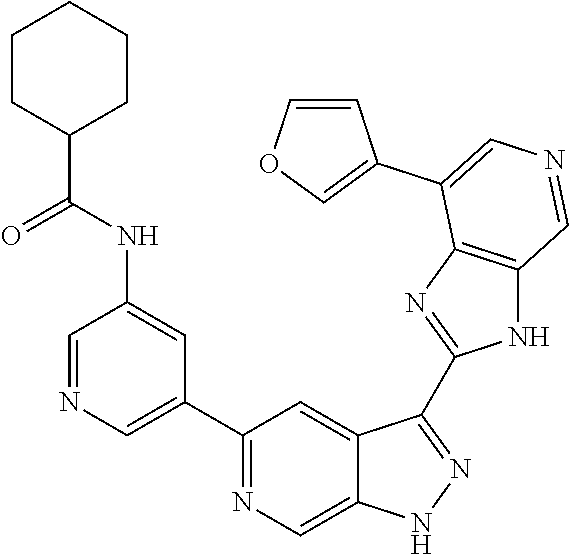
C1(C2=CN=CC(NC(C3CCCCC3)=O)=C2)=NC=C2C(=C1)C(C1=NC3=C(N1)C=NC=C3C1=COC=C1)=NN2
